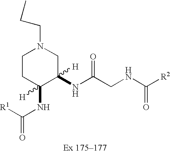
C1CC(NC([R1])=O)([H])C(NC(CNC([R2])=O)=O)([H])CN1CCC
